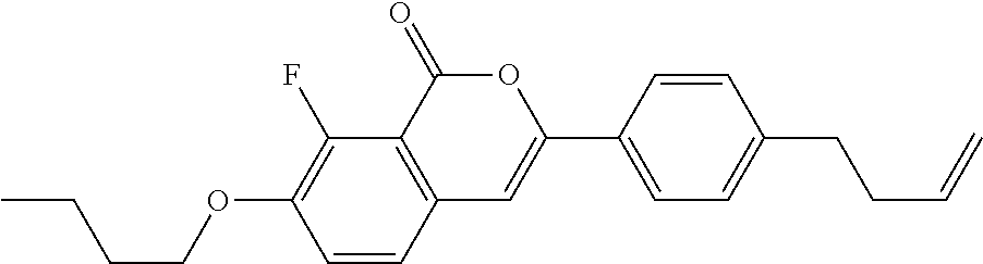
C1=CC2=C(C(F)=C1OCCCC)C(=O)OC(C1=CC=C(CCC=C)C=C1)=C2
